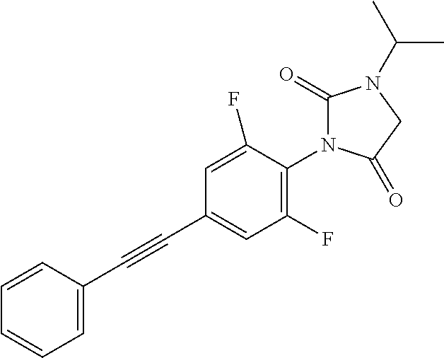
C1=C(C#CC2=CC(F)=C(N3C(=O)N(C(C)C)CC3=O)C(F)=C2)C=CC=C1
